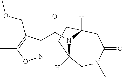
C1CC2([H])N(C(C3=NOC(C)=C3COC)=O)C1([H])CN(C)C(=O)C2
